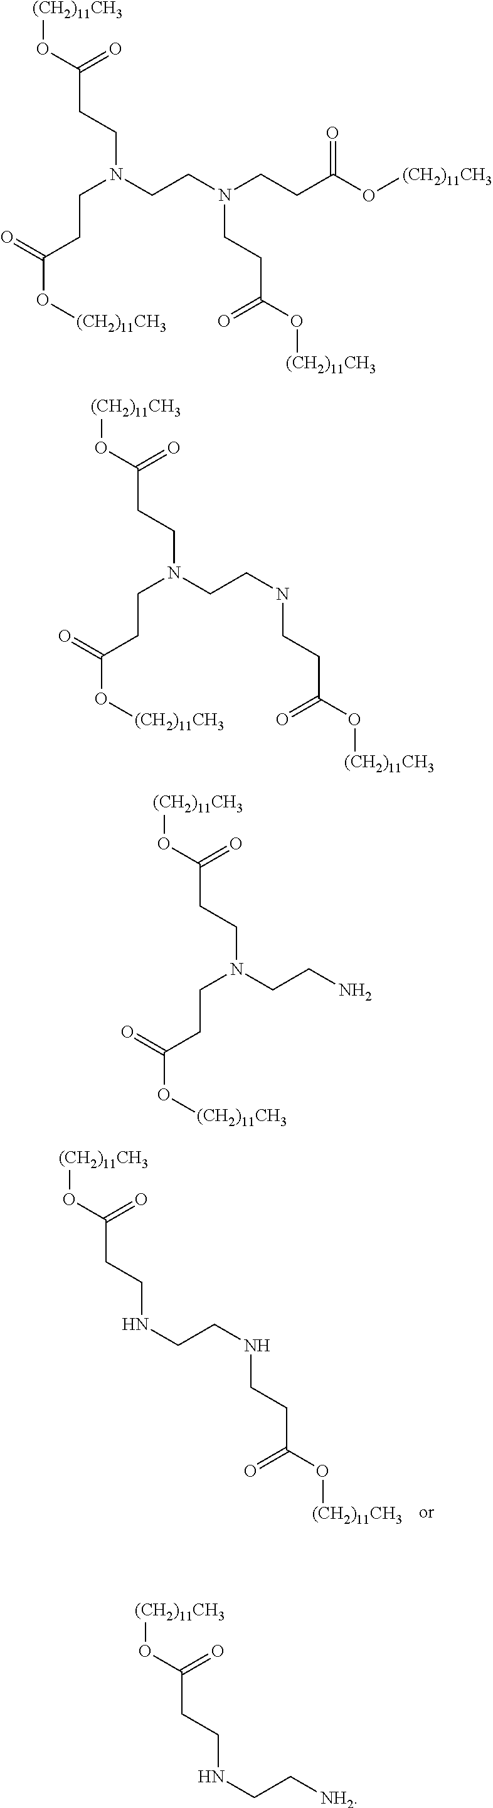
[(CH2)11CH3]OC(CCNCCNCCC(O[(CH2)11CH3])=O)=O.[(CH2)11CH3]OC(CCN(CCN(CCC(O[(CH2)11CH3])=O)CCC(O[(CH2)11CH3])=O)CCC(O[(CH2)11CH3])=O)=O.[(CH2)11CH3]OC(CCN(CCNCCC(O[(CH2)11CH3])=O)CCC(O[(CH2)11CH3])=O)=O.[(CH2)11CH3]OC(CCN(CCN)CCC(O[(CH2)11CH3])=O)=O.[(CH2)11CH3]OC(CCNCC[NH2])=O
